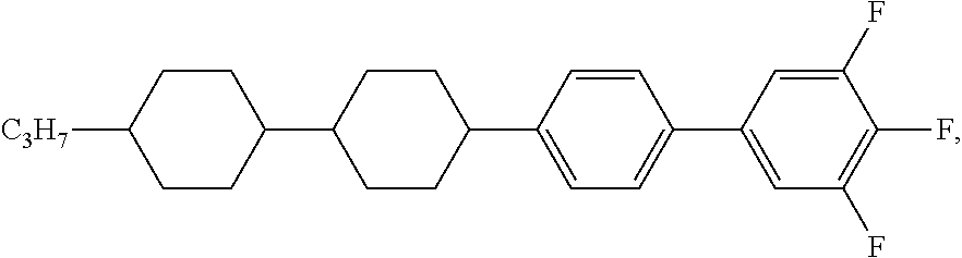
C1CC(C2CCC(C3=CC=C(C4=CC(F)=C(F)C(F)=C4)C=C3)CC2)CCC1[C3H7]
